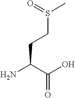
NC(C(O)=O)CCS(C)=O
